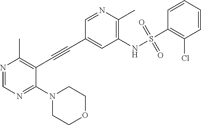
N1=CN=C(N2CCOCC2)C(C#CC2=CC(NS(C3=C(Cl)C=CC=C3)(=O)=O)=C(C)N=C2)=C1C
